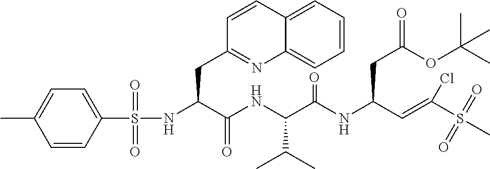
N(C(C(NC(C(NC(C=C(S(C)(=O)=O)Cl)CC(=O)OC(C)(C)C)=O)C(C)C)=O)CC1=NC2=CC=CC=C2C=C1)S(C1=CC=C(C)C=C1)(=O)=O
